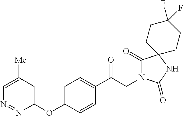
C1(C(CN2C(=O)C3(NC2=O)CCC(F)(F)CC3)=O)=CC=C(OC2=CC([Me])=CN=N2)C=C1
